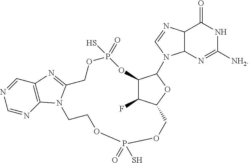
C12C(F)C(OC1N1C3C(C(=O)NC([NH2])=N3)N=C1)COP(=O)(S)OCCN1C(=NC3=C1N=CN=C3)COP(=O)(S)O2
